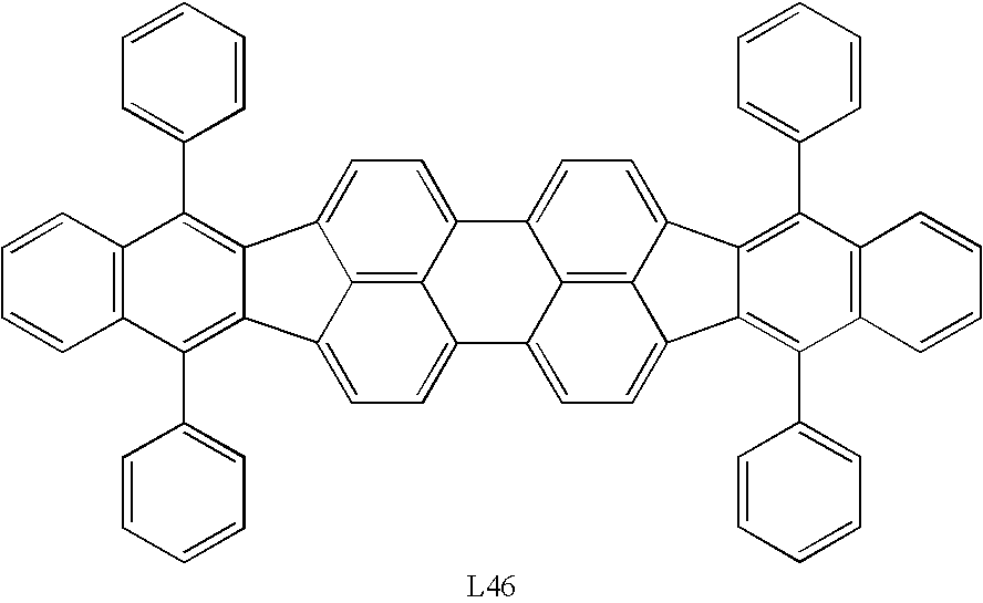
C12=C3C4=CC=C1C1=C(C5=CC=CC=C5)C5=C(C=CC=C5)C(C5=CC=CC=C5)=C1C2=CC=C3C1=CC=C2C3=C1C4=CC=C3C1=C(C3=CC=CC=C3)C3=C(C(C4=CC=CC=C4)=C21)C=CC=C3
